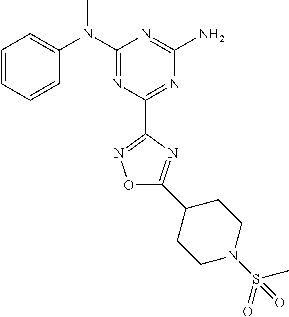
C1=CC=CC(N(C2=NC(C3=NOC(C4CCN(S(=O)(C)=O)CC4)=N3)=NC(N)=N2)C)=C1
